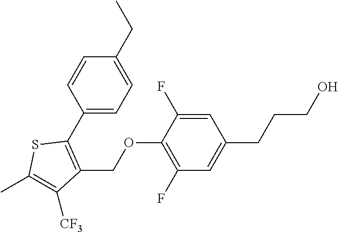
C(OC1=C(F)C=C(CCCO)C=C1F)C1=C(C2=CC=C(CC)C=C2)SC(C)=C1[CF3]
